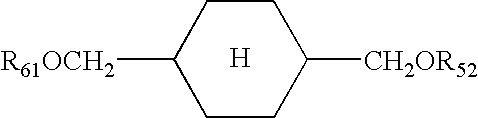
C1CC([R61OCH2])CCC1[CH2OR52].[H]
